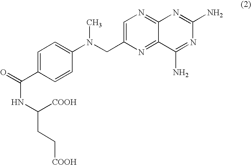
O=C(C1=CC=C(N(CC2=CN=C3C(=N2)C(N)=NC(N)=N3)C)C=C1)NC(CC[COOH])[COOH]
